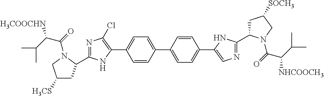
C1(C2=CC=C(C3=CN=C(C4CC([SOCH3])CN4C(C([NHCOOCH3])C(C)C)=O)N3)C=C2)=CC=C(C2=C(Cl)N=C(C3CC([H3CS])CN3C(C([H3COOCHN])C(C)C)=O)N2)C=C1
